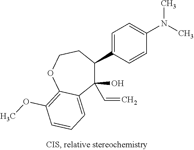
C1=C(C2C(C=C)(O)C3=CC=CC(OC)=C3OCC2)C=CC(N(C)C)=C1
